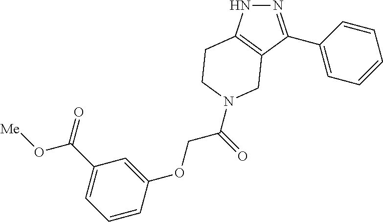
N1N=C(C2=CC=CC=C2)C2=C1CCN(C(COC1=CC(C(=O)O[Me])=CC=C1)=O)C2
